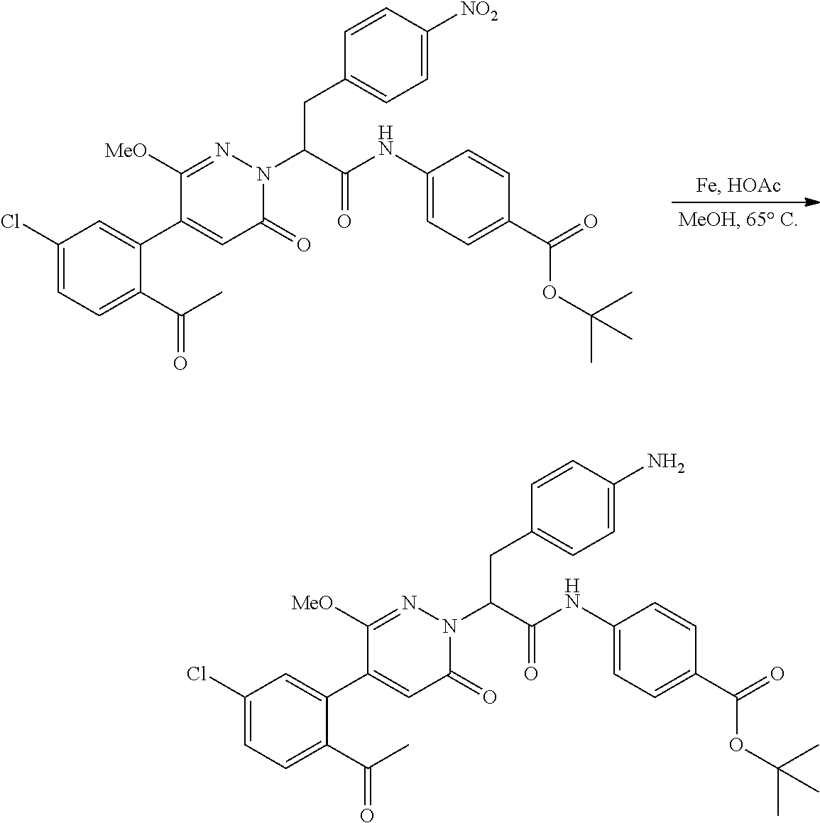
C1(Cl)=CC=C(C(C)=O)C(C2=CC(=O)N(C(C(NC3=CC=C(C(=O)OC(C)(C)C)C=C3)=O)CC3=CC=C([NO2])C=C3)N=C2[MeO])=C1.C1(Cl)=CC=C(C(C)=O)C(C2=CC(=O)N(C(C(NC3=CC=C(C(=O)OC(C)(C)C)C=C3)=O)CC3=CC=C(N)C=C3)N=C2[MeO])=C1
